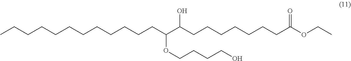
C(CCCCCCCCCCC(C(CCCCCCCC(OCC)=O)O)OCCCCO)C
